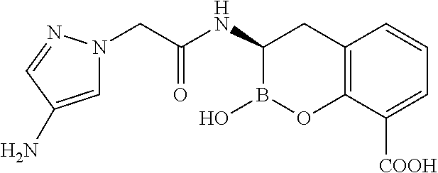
C12=C(C([COOH])=CC=C1)OB(O)C(NC(CN1C=C(N)C=N1)=O)C2
